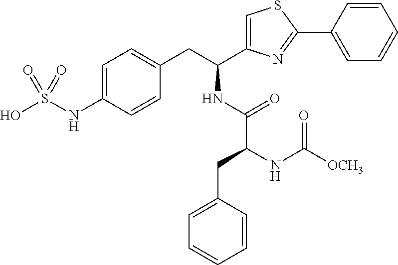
C1=C(NS(O)(=O)=O)C=CC(CC(C2=CSC(C3=CC=CC=C3)=N2)NC(=O)C(CC2=CC=CC=C2)NC([OCH3])=O)=C1
